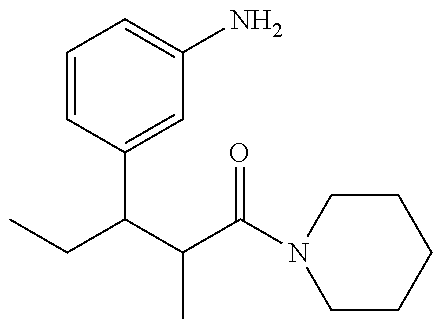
CCC(C(C(N1CCCCC1)=O)C)C1=CC(N)=CC=C1
